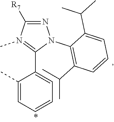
C1([R7])=NN(C2=C(C(C)C)C=CC=C2C(C)C)C(C2=CC=CC=C2C)=N1C
